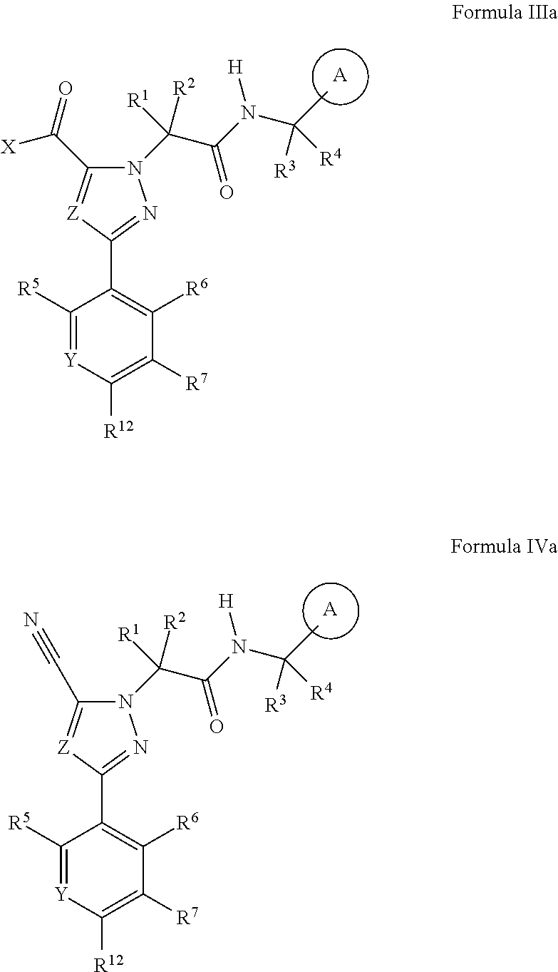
[A].C1([R5])=[Y]C([R12])=C([R7])C([R6])=C1C1=NN(C(C(N([H])C([R3])([R4])C)=O)([R1])[R2])C(C(=O)[X])=[Z]1.[A].C1([R5])=[Y]C([R12])=C([R7])C([R6])=C1C1=NN(C(C(N([H])C([R3])([R4])C)=O)([R1])[R2])C(C#N)=[Z]1
